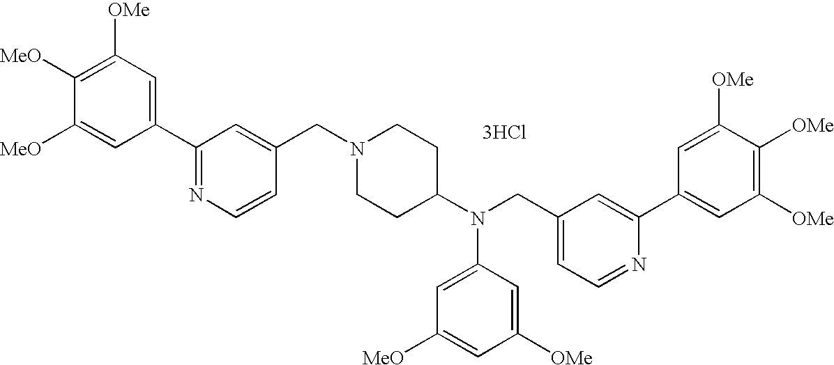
C1(C2=NC=CC(CN3CCC(N(CC4=CC=NC(C5=CC([OMe])=C([OMe])C([OMe])=C5)=C4)C4=CC([MeO])=CC([OMe])=C4)CC3)=C2)=CC([OMe])=C([MeO])C([MeO])=C1.[3HCl]
